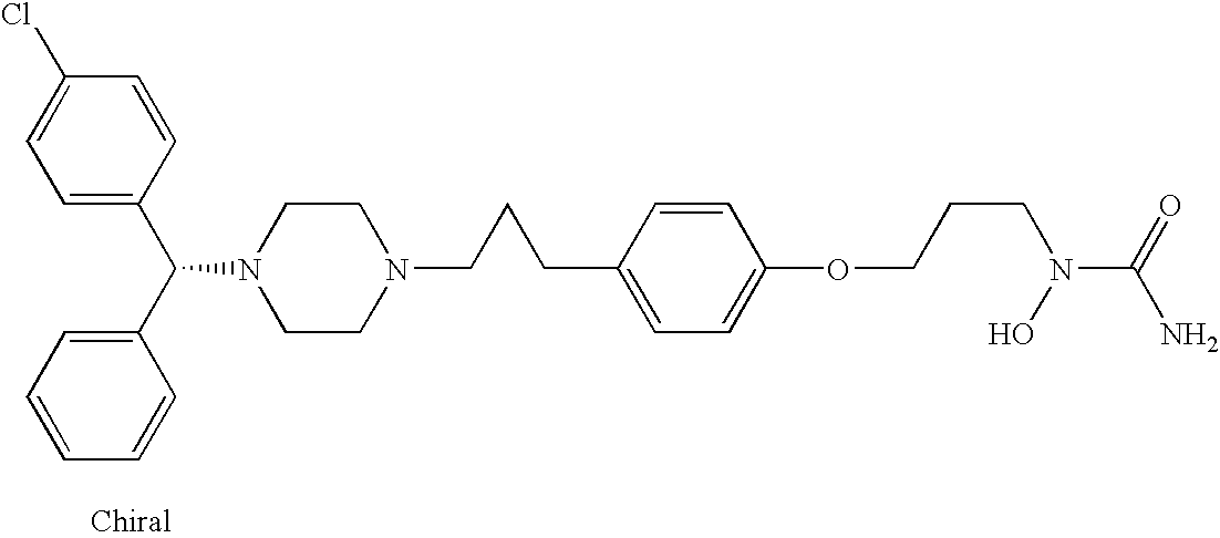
C1=C(Cl)C=CC(C(C2=CC=CC=C2)N2CCN(CCCC3=CC=C(OCCCN(C(=O)N)O)C=C3)CC2)=C1
